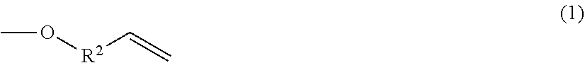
CO[R2]C=C
